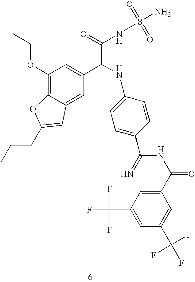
C1(OCC)=C2C(=CC(C(NC3=CC=C(C(=N)NC(C4=CC(C(F)(F)F)=CC(C(F)(F)F)=C4)=O)C=C3)C(=O)NS(=O)(=O)N)=C1)C=C(CCC)O2
